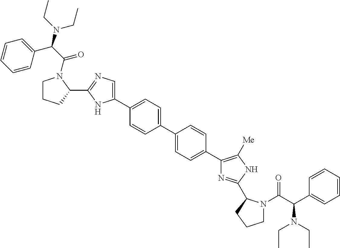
C1=C(C2=CC=C(C3=C([Me])NC(C4N(C(=O)C(N(CC)CC)C5=CC=CC=C5)CCC4)=N3)C=C2)C=CC(C2=CN=C(C3N(C(=O)C(C4=CC=CC=C4)N(CC)CC)CCC3)N2)=C1
